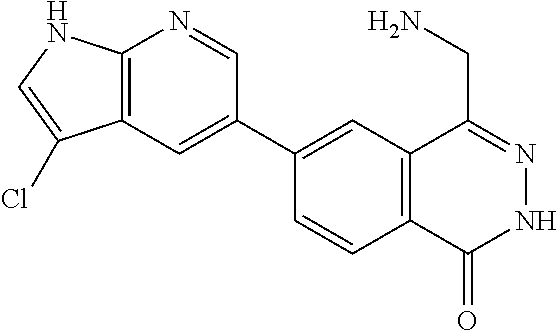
C1(C2=CC3=C(N=C2)NC=C3Cl)=CC2=C(C=C1)C(=O)NN=C2CN
